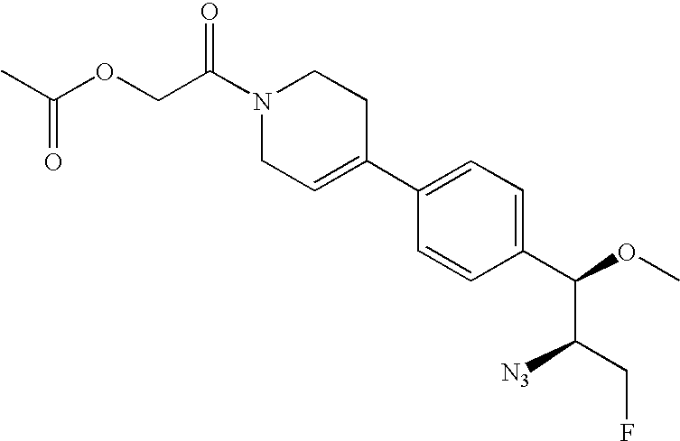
C1(C2=CCN(C(COC(C)=O)=O)CC2)=CC=C(C(OC)C(CF)[N3])C=C1
